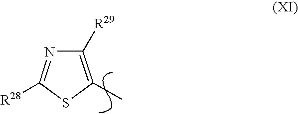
C1([R29])=C(C)SC([R28])=N1
